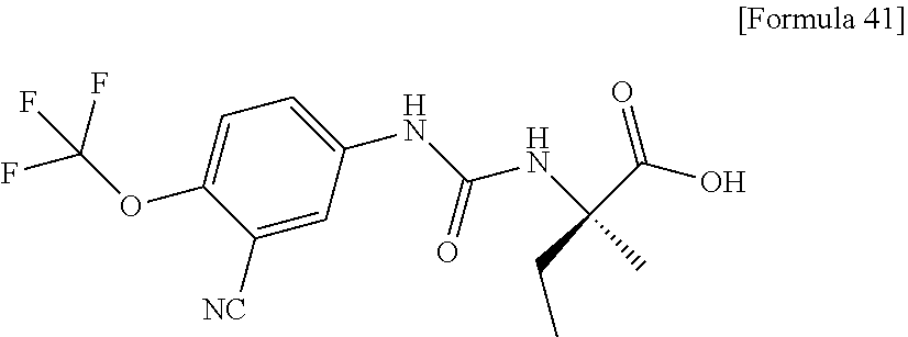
N(C(NC(CC)(C)C(O)=O)=O)C1=CC=C(OC(F)(F)F)C([NC])=C1
